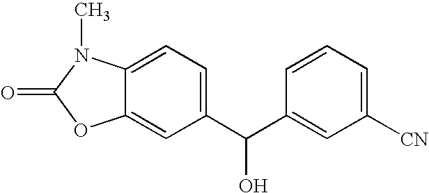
C12=CC(C(C3=CC([CN])=CC=C3)O)=CC=C1N(C)C(=O)O2
